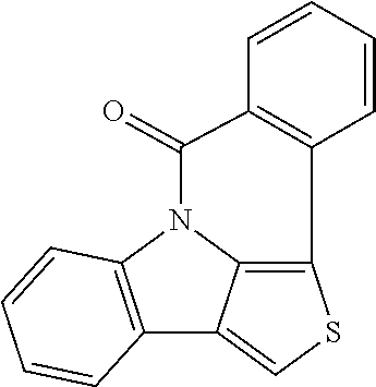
C12=C(N3C4=C(SC=C14)C1=C(C3=O)C=CC=C1)C=CC=C2
